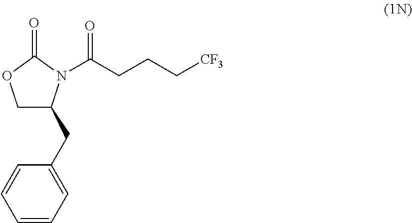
C1C(CC2=CC=CC=C2)N(C(CCC[CF3])=O)C(=O)O1
